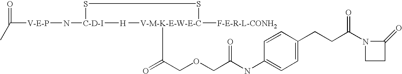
[C-D-I](SS[V-M-K-E-W-E-C]([F-E-R-L-CONH2])(C)C(COCC(NC1=CC=C(CCC(N2C(=O)CC2)=O)C=C1)=O)=O)(N[V-E-P]C(=O)C)[H]
